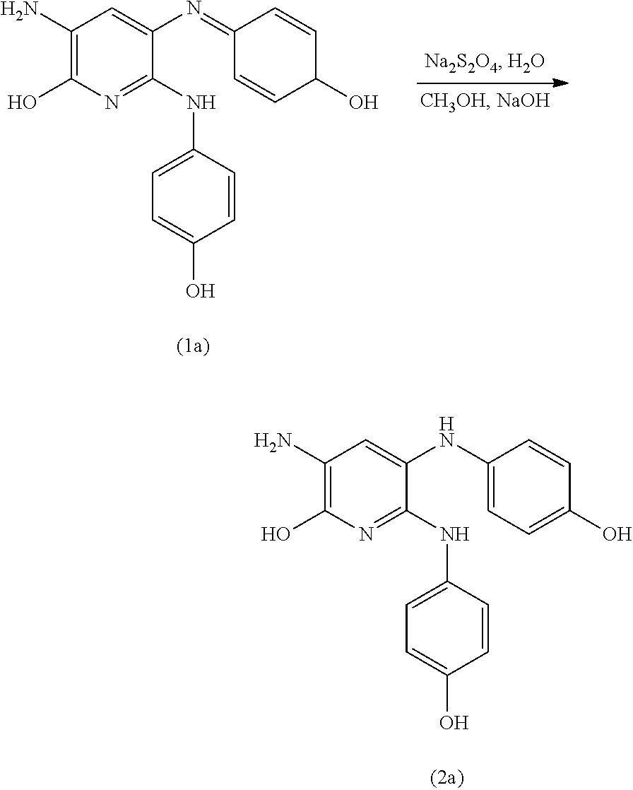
C1(N)=C(O)N=C(NC2=CC=C(O)C=C2)C(N=C2C=CC(O)C=C2)=C1.C1(N)=C(O)N=C(NC2=CC=C(O)C=C2)C(NC2=CC=C(O)C=C2)=C1
